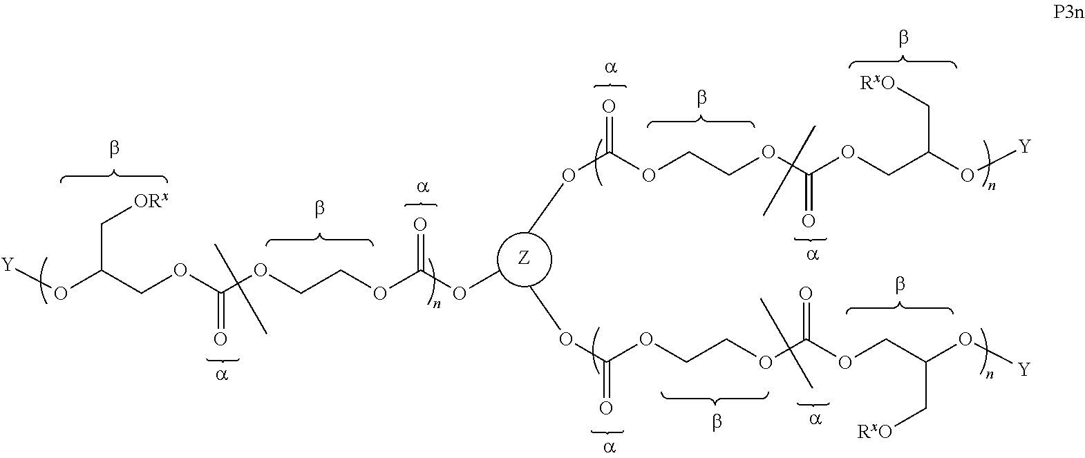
O(C(OCCOC(OCC(O[Y])C[RxO])=O)=O)C.O(C(OCCOC(OCC(O[Y])C[RxO])=O)=O)C.O(C(OCCOC(OCC(O[Y])C[ORx])=O)=O)C.[Z]
